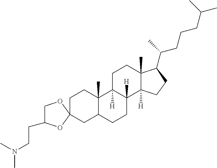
C1C(CCN(C)C)OC2(O1)CC1C(C)(CC2)C2([H])C([H])(CC1)C1([H])C(C)(CC2)C(C(CCCC(C)C)C)CC1
